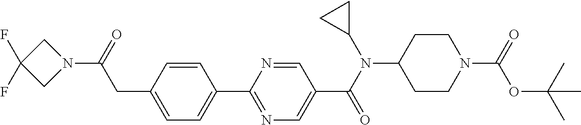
C1(CC(N2CC(F)(F)C2)=O)=CC=C(C2=NC=C(C(N(C3CC3)C3CCN(C(=O)OC(C)(C)C)CC3)=O)C=N2)C=C1
